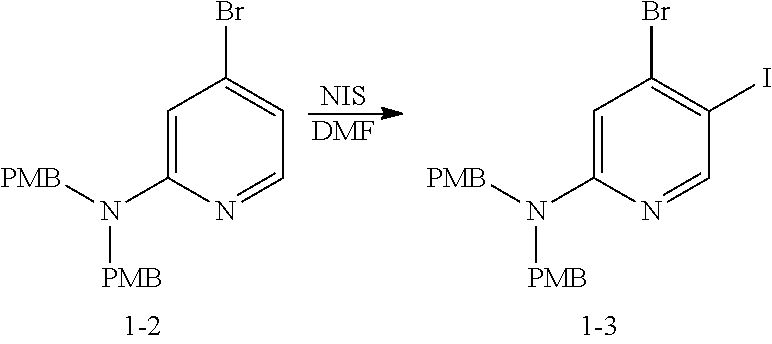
C1=C(N([PMB])[PMB])N=CC=C1Br.[NIS].[DMF].C1=C(N([PMB])[PMB])N=CC(I)=C1Br
